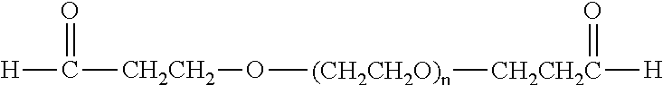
[H]C(=O)[CH2CH2]O[(CH2CH2O)n][CH2CH2C]([H])=O
